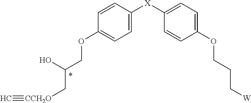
C1=CC([X]C2=CC=C(OCCC[W])C=C2)=CC=C1OCC(O)C[CCH2O]#C
